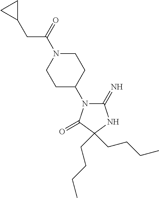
C1(=N)N(C2CCN(C(CC3CC3)=O)CC2)C(=O)C(CCCC)(CCCC)N1
